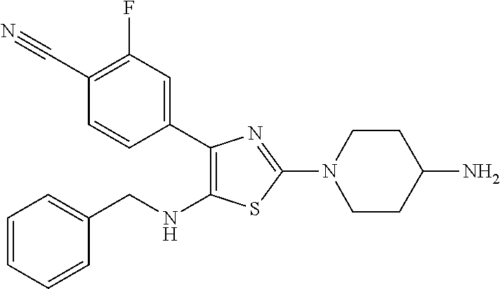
C1(C2=CC(F)=C(C#N)C=C2)=C(NCC2=CC=CC=C2)SC(N2CCC(N)CC2)=N1
